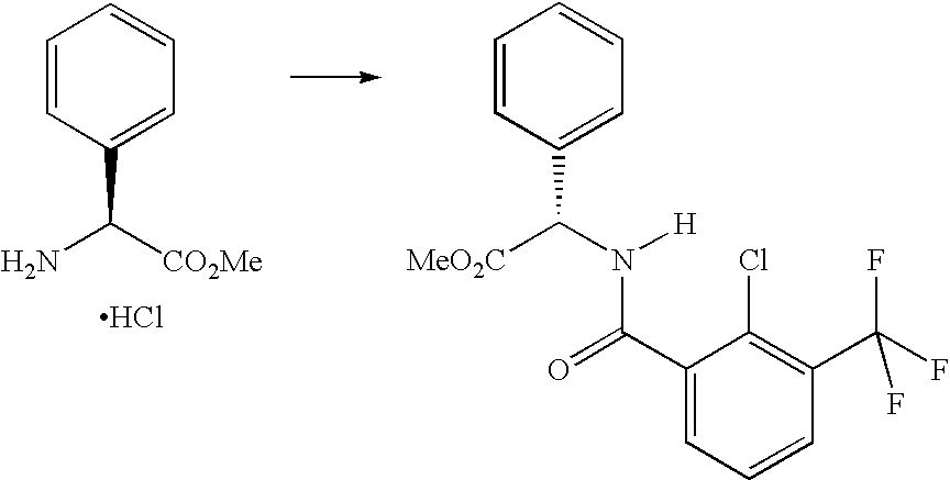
C1=CC(C(N)[CO2Me])=CC=C1.Cl.C1=CC(C([MeO2C])N([H])C(=O)C2=CC=CC(C(F)(F)F)=C2Cl)=CC=C1
